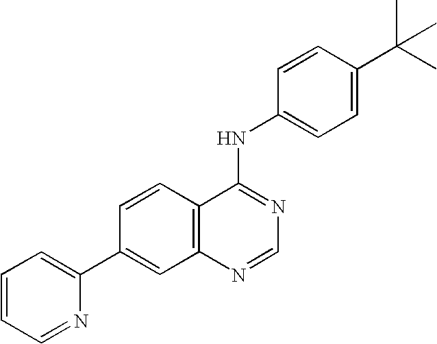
C1=CC2=C(C=C1C1=CC=CC=N1)N=CN=C2NC1=CC=C(C(C)(C)C)C=C1
